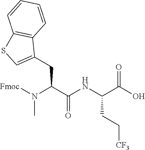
[Fmoc]N(C(C(NC(C(O)=O)CC[CF3])=O)CC1=CSC2=C1C=CC=C2)C
